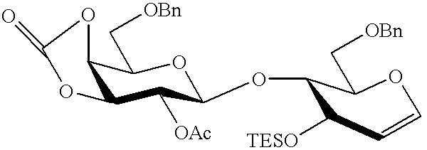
C1([TESO])C=COC(C[OBn])C1OC1C([OAc])C2C(C(C[OBn])O1)OC(=O)O2
